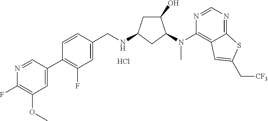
C1(F)=C(OC)C=C(C2=C(F)C=C(CNC3CC(O)C(N(C4=C5C(=NC=N4)SC(C[CF3])=C5)C)C3)C=C2)C=N1.Cl
